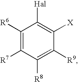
C1([R6])=C([R7])C([R8])=C([R9])C([X])=C1[Hal]
